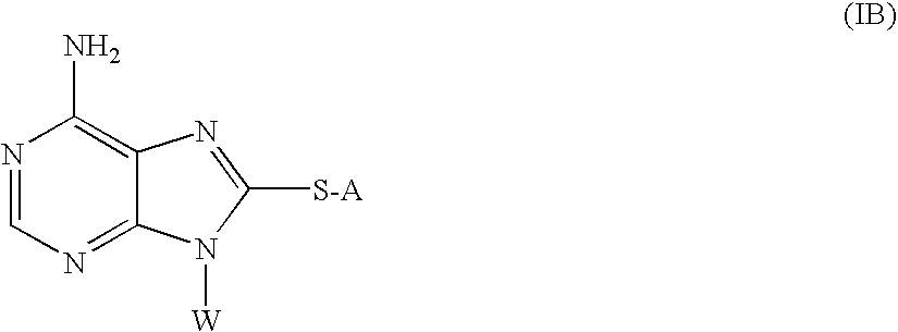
N1=CN=C2C(=C1N)N=C([S-A])N2[W]
